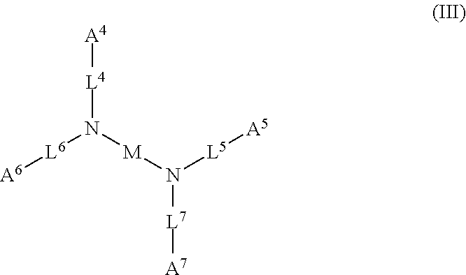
[L4](N([L6][A6])[M]N([L5][A5])[L7][A7])[A4]
